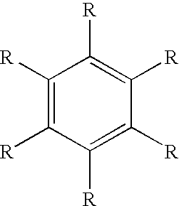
C1([R])=C([R])C([R])=C([R])C([R])=C1[R]
